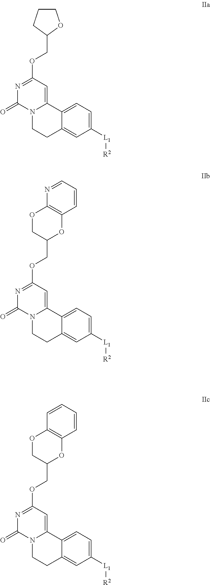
N1=C(OCC2OCCC2)C=C2N(C1=O)CCC1=CC([L1][R2])=CC=C21.N1=C(OCC2OC3=C(OC2)N=CC=C3)C=C2N(C1=O)CCC1=CC([L1][R2])=CC=C21.N1=C(OCC2OC3=C(OC2)C=CC=C3)C=C2N(C1=O)CCC1=CC([L1][R2])=CC=C21
